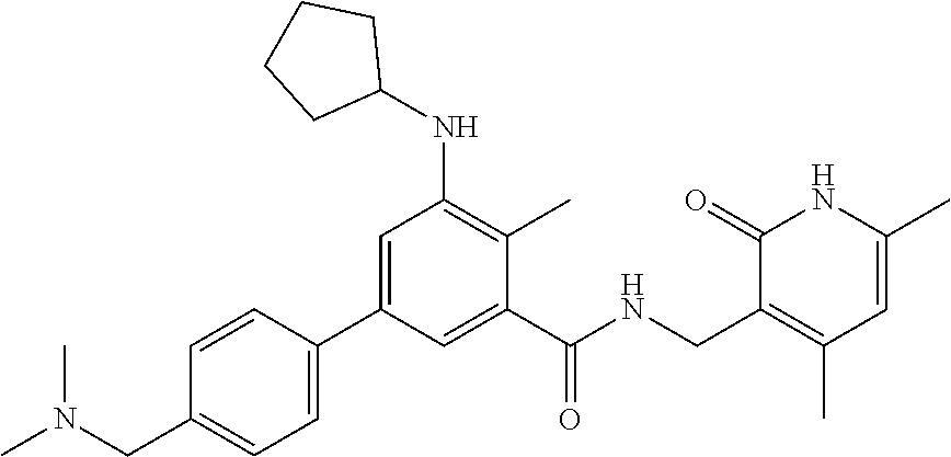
CN(C)CC1=CC=C(C2=CC(NC3CCCC3)=C(C)C(C(NCC3=C(C)C=C(C)NC3=O)=O)=C2)C=C1
